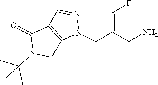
N1=CC2=C(CN(C(C)(C)C)C2=O)N1CC(=CF)CN
